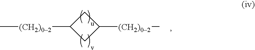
C1([(CH2)02]C)CC([(CH2)02]C)C1
